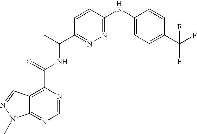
C12=NC=NC(C(=O)NC(C3=NN=C(NC4=CC=C(C(F)(F)F)C=C4)C=C3)C)=C1C=NN2C
